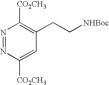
N1=NC([CO2CH3])=CC(CC[NHBoc])=C1[CO2CH3]
